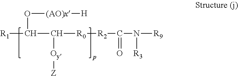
[R1]C(C([R0][R2]C(N([R9])[R3])=O)[Oy][Z])O[(AO)x][H]
